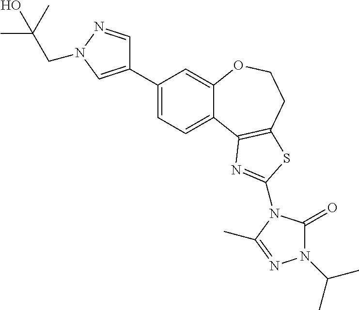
C1=C(C2=CN(CC(C)(C)O)N=C2)C=C2C(=C1)C1=C(CCO2)SC(N2C(=O)N(C(C)C)N=C2C)=N1
